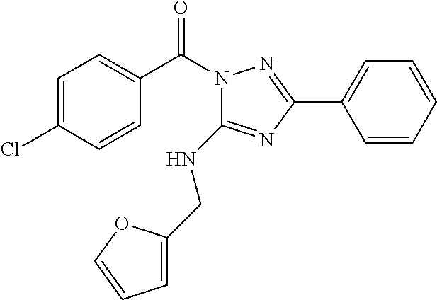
C1=C(Cl)C=CC(C(N2C(NCC3=CC=CO3)=NC(C3=CC=CC=C3)=N2)=O)=C1
